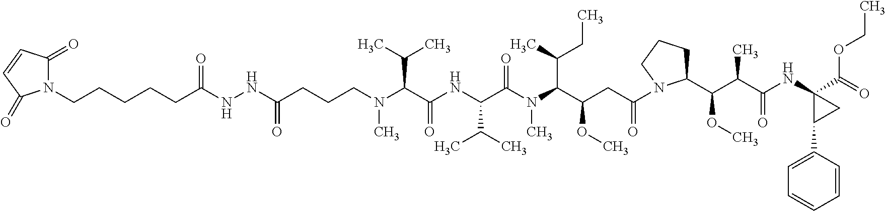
C(CCCN(C(C(NC(C(N(C(C(CC(=O)N1C(C(C(C(NC2(C(OCC)=O)C(C3=CC=CC=C3)C2)=O)C)OC)CCC1)OC)C(C)CC)C)=O)C(C)C)=O)C(C)C)C)(NNC(CCCCCN1C(=O)C=CC1=O)=O)=O
